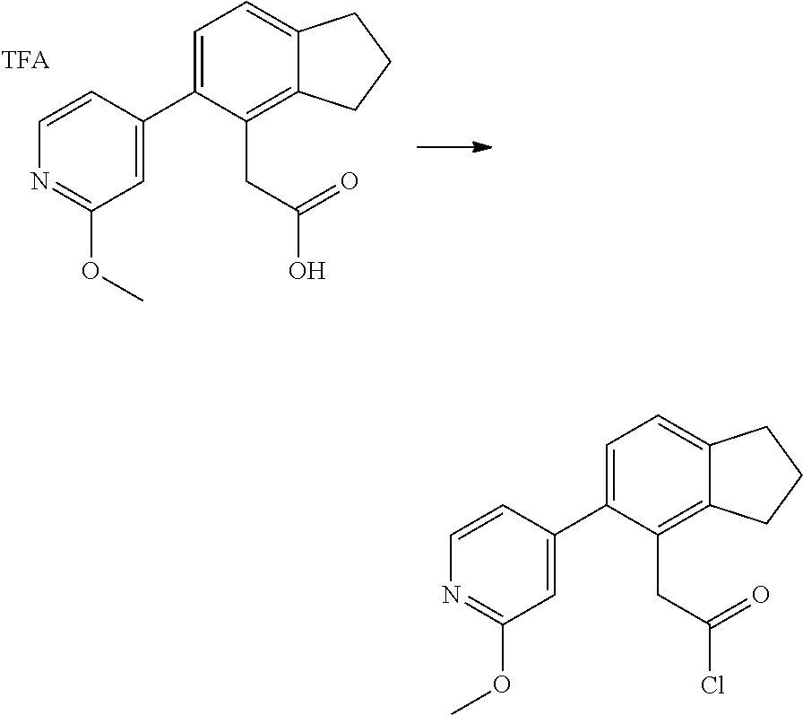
C1=C(C2=CC(OC)=NC=C2)C(CC(Cl)=O)=C2C(=C1)CCC2.C1=C(C2=CC(OC)=NC=C2)C(CC(O)=O)=C2C(=C1)CCC2
